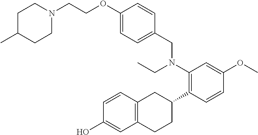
C12=C(C=CC(O)=C1)CC(C1=C(N(CC)CC3=CC=C(OCCN4CCC(C)CC4)C=C3)C=C(OC)C=C1)CC2
